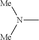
[Me]N([Me])C
